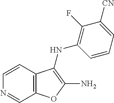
C12=C(C=CN=C1)C(NC1=C(F)C([CN])=CC=C1)=C(N)O2
